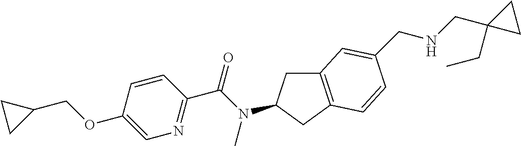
C1(OCC2CC2)=CN=C(C(N(C)C2CC3=C(C2)C=CC(CNCC2(CC)CC2)=C3)=O)C=C1
